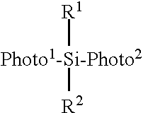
[Photo1-Si-Photo2]([R1])[R2]
